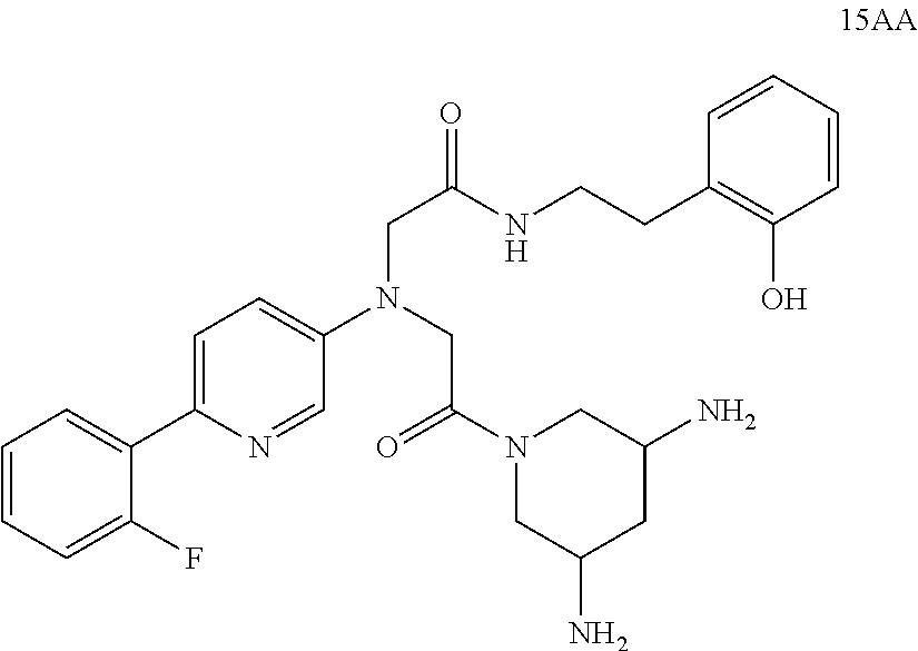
C1=C(C2=CC=CC=C2F)N=CC(N(CC(=O)N2CC(N)CC(N)C2)CC(=O)NCCC2=C(O)C=CC=C2)=C1
